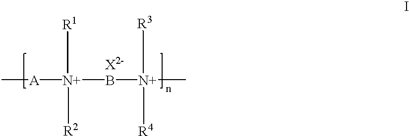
C[A][N+](B[N+](C)([R3])[R4])([R2])[R1].[X2-]
